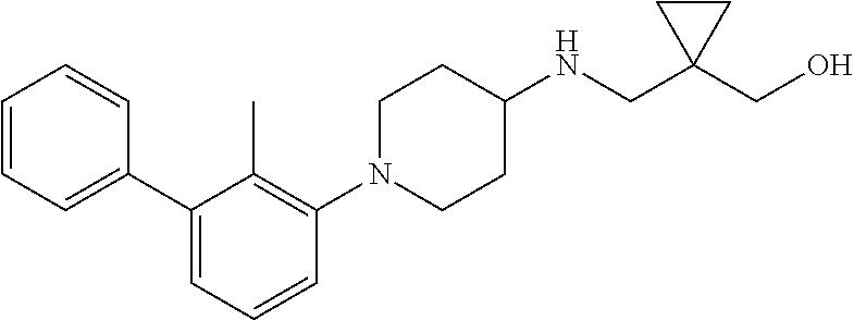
C1=CC=C(C2=CC=CC(N3CCC(NCC4(CO)CC4)CC3)=C2C)C=C1
